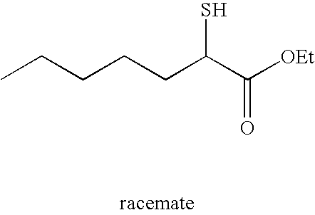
CCCCCC(C([OEt])=O)S
